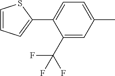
C1=C(C2=CC=CS2)C(C(F)(F)F)=CC(C)=C1
